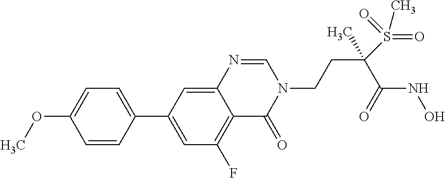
C1=CC(C2=CC(F)=C3C(=C2)N=CN(CCC(C(=O)NO)(S(=O)(C)=O)C)C3=O)=CC=C1OC
